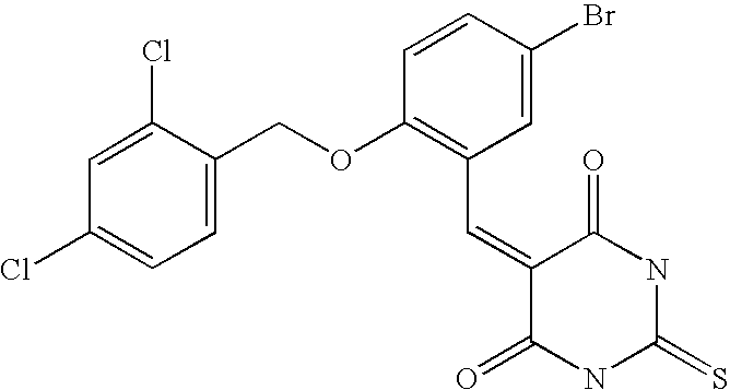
S=C1NC(=O)C(=CC2=C(OCC3=CC=C(Cl)C=C3Cl)C=CC(Br)=C2)C(=O)N1
